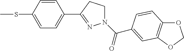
C1=CC(SC)=CC=C1C1=NN(C(=O)C2=CC3=C(OCO3)C=C2)CC1
